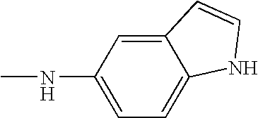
C1(NC)=CC=C2C(=C1)C=CN2
